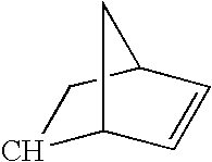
C1C2C=CC(C1)C2
